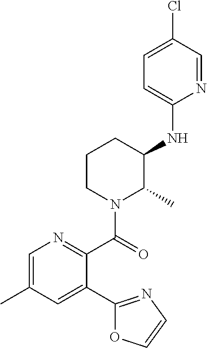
C1=NC(NC2CCCN(C(=O)C3=NC=C(C)C=C3C3=NC=CO3)C2C)=CC=C1Cl
